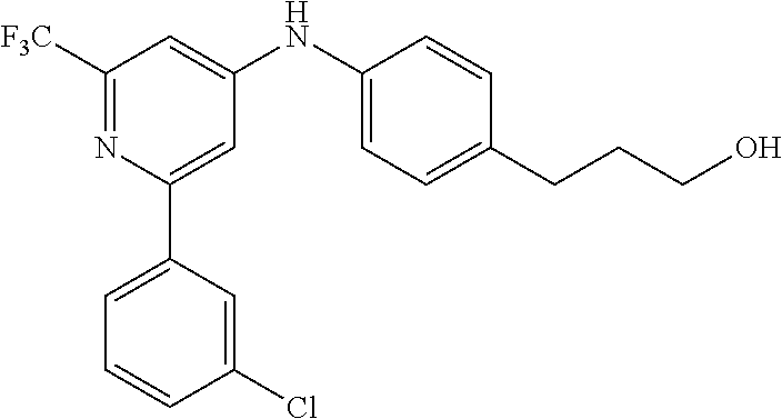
C1([F3C])=NC(C2=CC=CC(Cl)=C2)=CC(NC2=CC=C(CCCO)C=C2)=C1
